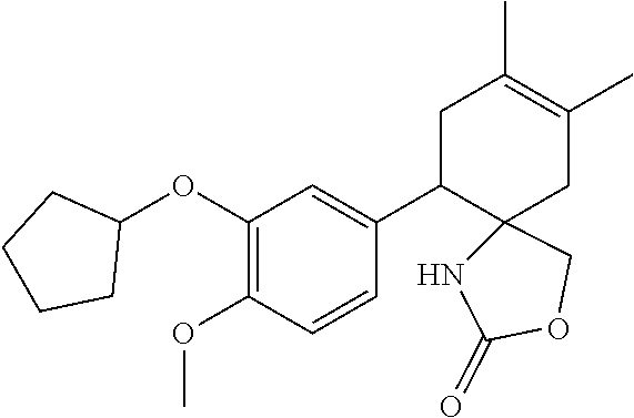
C1(OC2CCCC2)=C(OC)C=CC(C2C3(CC(C)=C(C)C2)NC(=O)OC3)=C1
